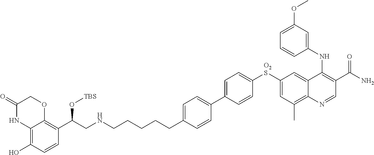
C12=C(O)C=CC(C(CNCCCCCC3=CC=C(C4=CC=C([O2S]C5=CC(C)=C6C(=C5)C(NC5=CC(OC)=CC=C5)=C(C(N)=O)C=N6)C=C4)C=C3)O[TBS])=C1OCC(=O)N2
